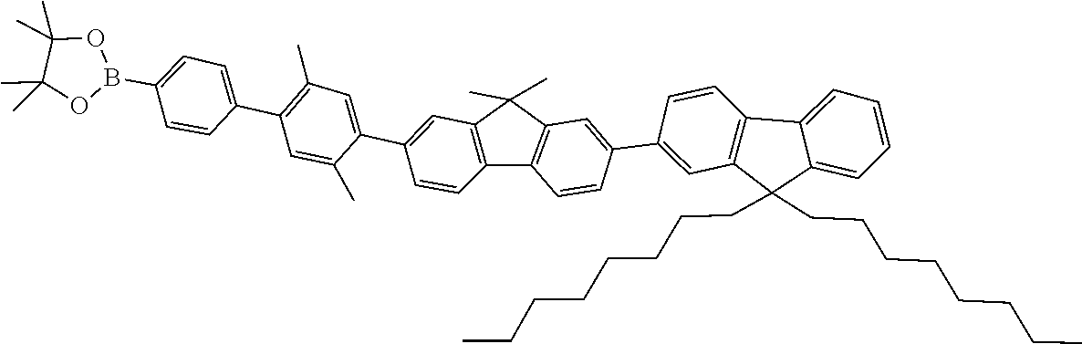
C1=C2C(=CC=C1)C(CCCCCCCC)(CCCCCCCC)C1=C2C=CC(C2=CC3=C(C4=C(C=C(C5=CC(C)=C(C6=CC=C(B7OC(C)(C)C(C)(C)O7)C=C6)C=C5C)C=C4)C3(C)C)C=C2)=C1
